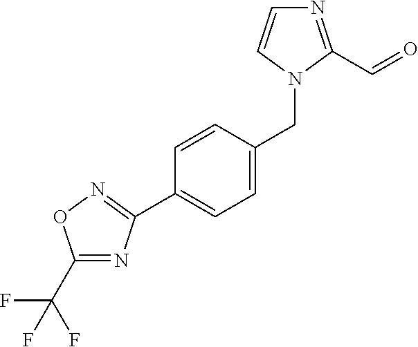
C1(C(F)(F)F)=NC(C2=CC=C(CN3C(C=O)=NC=C3)C=C2)=NO1
